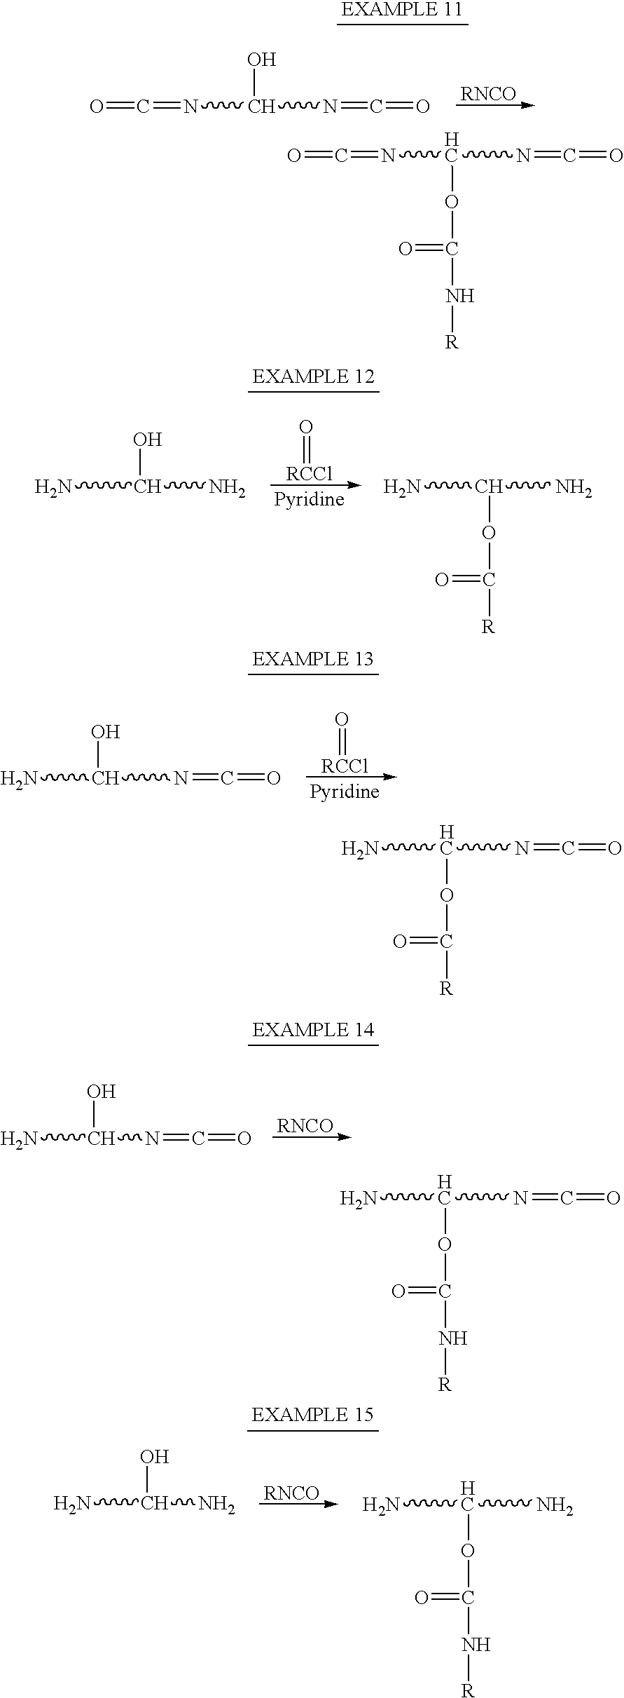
O=C=NC(N=C=O)OC(N[R])=O.O=C=NC(N=C=O)O.[RNCO].[RCCl]=O.C(N)(O)N.C(N)(N)OC([R])=O.C(N=C=O)(N)O.[RCCl]=O.[RNCO].NC(N=C=O)O.[RNCO].NC(N)O.C(N)(N)OC(=O)N[R].C(N=C=O)(N)OC(=O)[R].C(N=C=O)(N)OC(=O)N[R]
